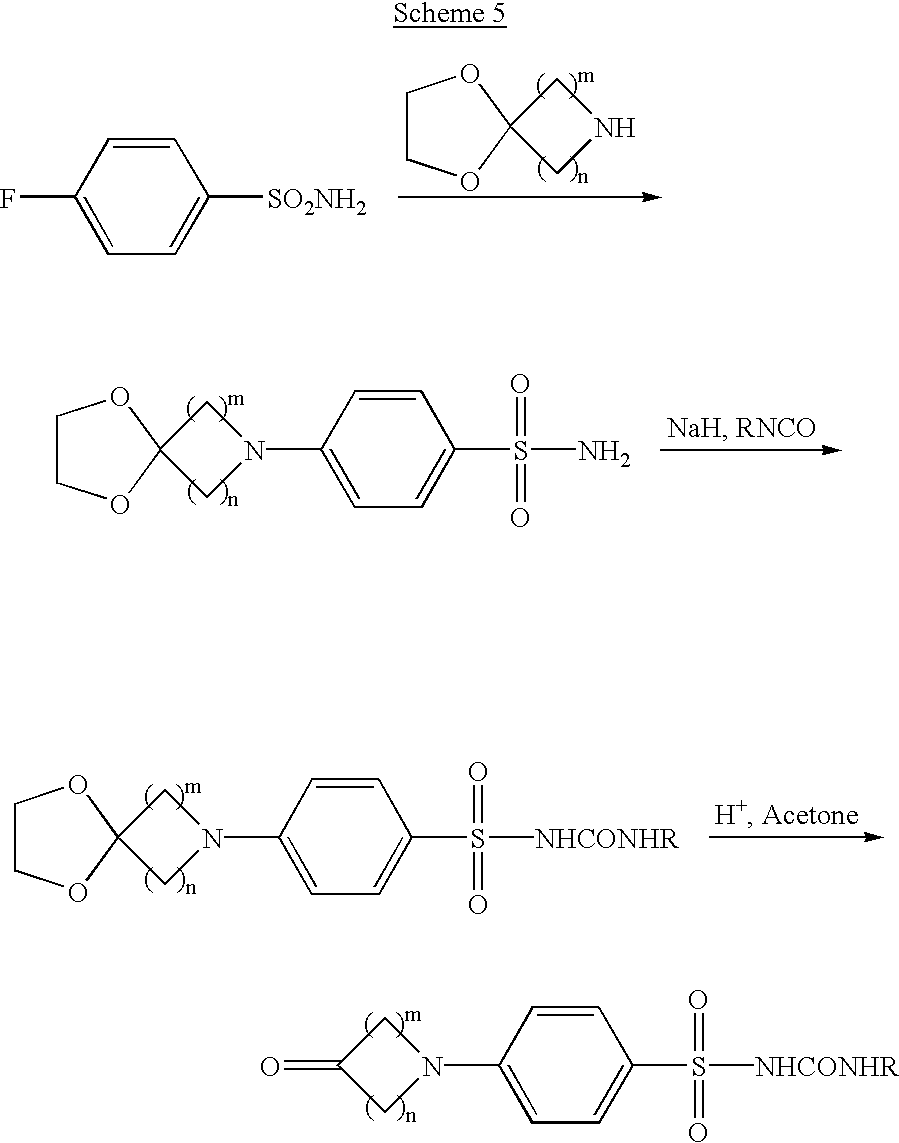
FC1=CC=C([SO2NH2])C=C1.C1COC2(O1)CNC2.C1COC2(O1)CN(C1=CC=C(S(N)(=O)=O)C=C1)C2.C1COC2(O1)CN(C1=CC=C(S([NHCONHR])(=O)=O)C=C1)C2.C1(=O)CN(C2=CC=C(S([NHCONHR])(=O)=O)C=C2)C1
